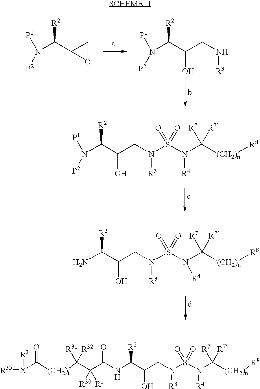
N(C(C(CN[R3])O)[R2])([P1])[P2].N(C(C1OC1)[R2])([P2])[P1].N(C(C(CN([R3])S(N(C([(CH2)n][R8])([R7])[R7])[R4])(=O)=O)O)[R2])([P1])[P2].NC(C(CN([R3])S(N(C([(CH2)n][R8])([R7])[R7])[R4])(=O)=O)O)[R2].N(C(C(CN([R3])S(N(C([(CH2)n][R8])([R7])[R7])[R4])(=O)=O)O)[R2])C(C(C([(CH2)t]C([X]([R35])[R34])=O)([R31])[R32])([R30])[R1])=O
